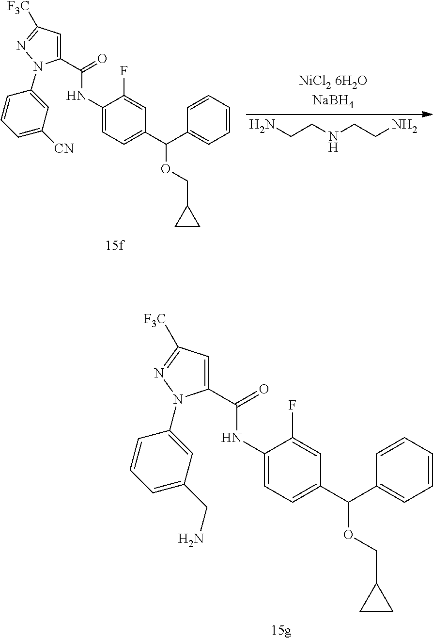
C1(C(NC2=CC=C(C(OCC3CC3)C3=CC=CC=C3)C=C2F)=O)=CC([F3C])=NN1C1=CC(CN)=CC=C1.NCCNCCN.C1(C(NC2=CC=C(C(OCC3CC3)C3=CC=CC=C3)C=C2F)=O)=CC([F3C])=NN1C1=CC([CN])=CC=C1
